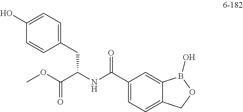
C1=C(C(NC(C(OC)=O)CC2=CC=C(O)C=C2)=O)C=C2C(=C1)COB2O
